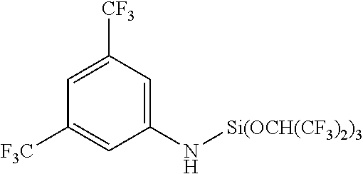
C1(N[Si(OCH(CF3)2)3])=CC([CF3])=CC([F3C])=C1
